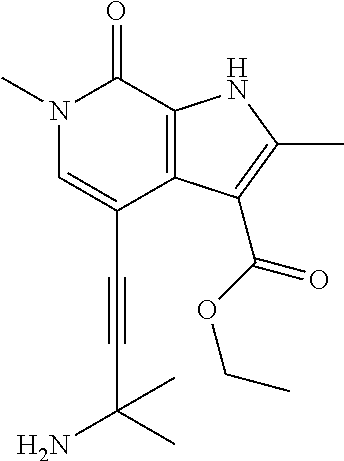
C(C1=CN(C)C(=O)C2=C1C(C(OCC)=O)=C(C)N2)#CC(N)(C)C
